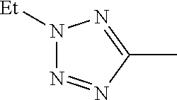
N1([Et])N=NC(C)=N1
